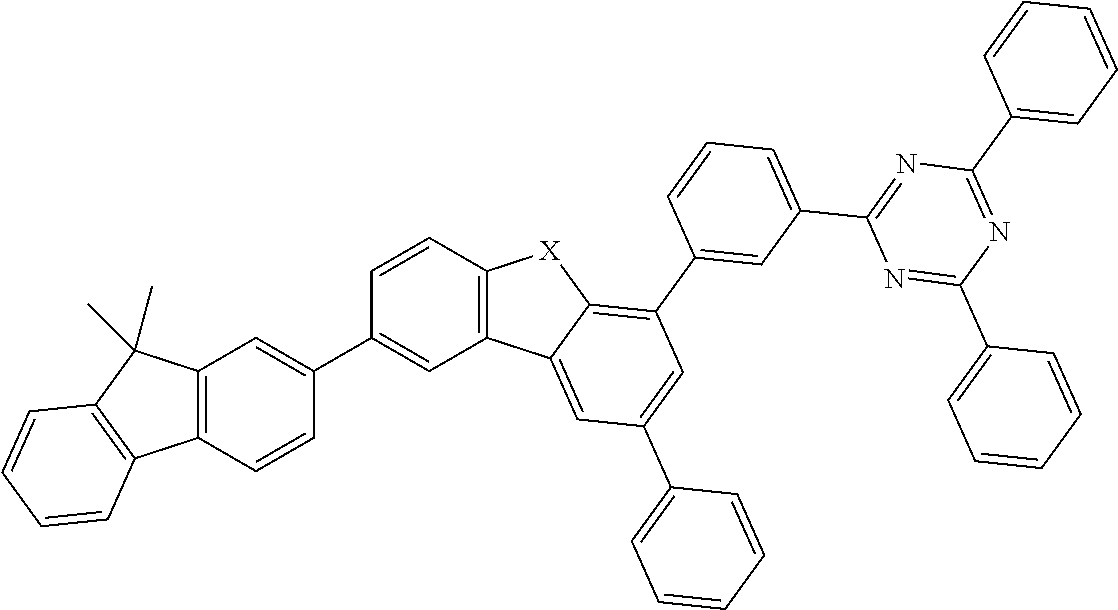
C12=C(C(C)(C)C3=C1C=CC=C3)C=C(C1=CC3=C(C=C1)[X]C1=C(C4=CC(C5=NC(C6=CC=CC=C6)=NC(C6=CC=CC=C6)=N5)=CC=C4)C=C(C4=CC=CC=C4)C=C31)C=C2
